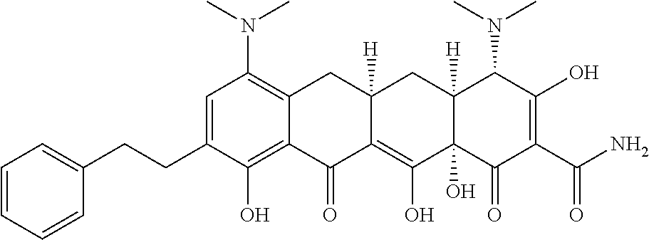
C1=C(CCC2=CC=CC=C2)C(O)=C2C(=C1N(C)C)CC1([H])C(=C(O)C3(O)C([H])(C1)C(N(C)C)C(O)=C(C(N)=O)C3=O)C2=O
